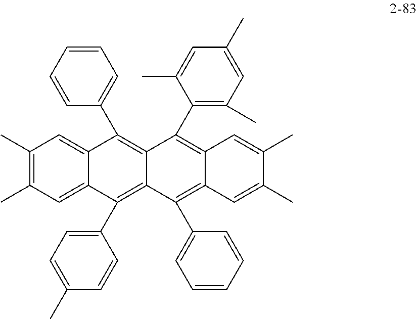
C1=C2C(=CC(C)=C1C)C(C1=CC=CC=C1)=C1C(=C2C2=CC=C(C)C=C2)C(C2=CC=CC=C2)=C2C(=C1C1=C(C)C=C(C)C=C1C)C=C(C)C(C)=C2
